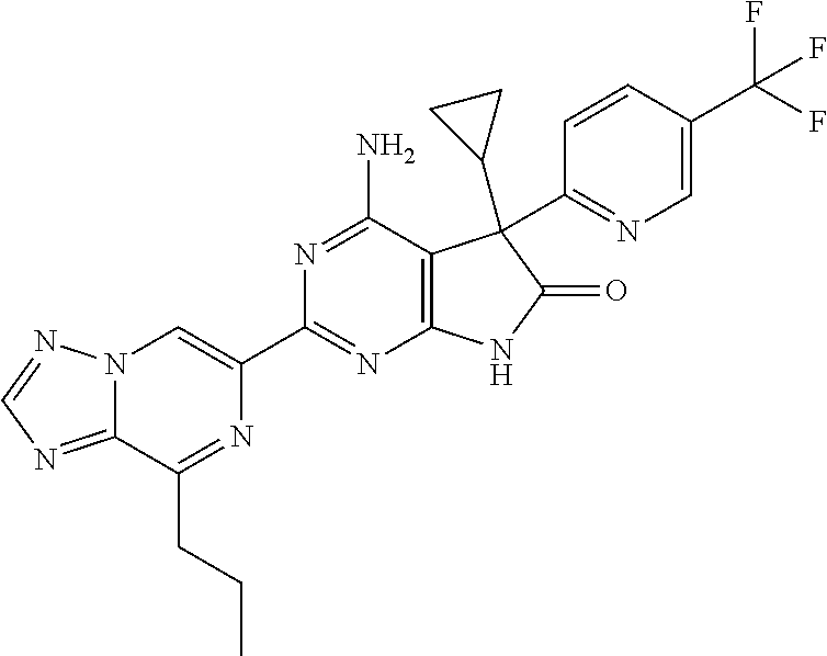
C12=NC=NN1C=C(C1=NC3=C(C(N)=N1)C(C1CC1)(C1=NC=C(C(F)(F)F)C=C1)C(=O)N3)N=C2CCC
